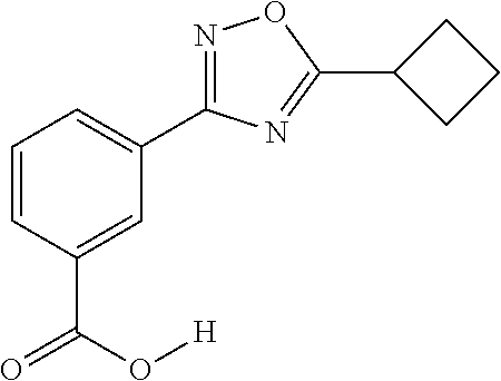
C1=CC(C(O[H])=O)=CC(C2=NOC(C3CCC3)=N2)=C1
